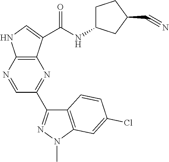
C12=C(N=CC(C3=NN(C)C4=C3C=CC(Cl)=C4)=N1)NC=C2C(=O)NC1CCC(C#N)C1
